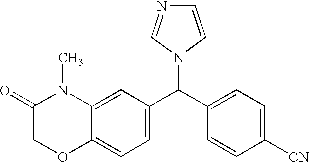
C1(C(C2=CC=C([CN])C=C2)N2C=CN=C2)=CC=C2C(=C1)N(C)C(=O)CO2
